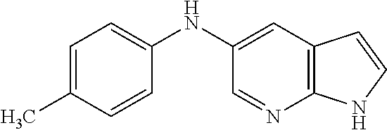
C1(NC2=CC=C(C)C=C2)=CC2=C(N=C1)NC=C2
